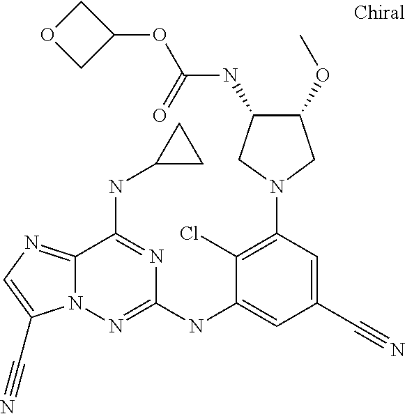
N1(C2=C(Cl)C(NC3=NN4C(=NC=C4C#N)C(NC4CC4)=N3)=CC(C#N)=C2)CC(OC)C(NC(OC2COC2)=O)C1
